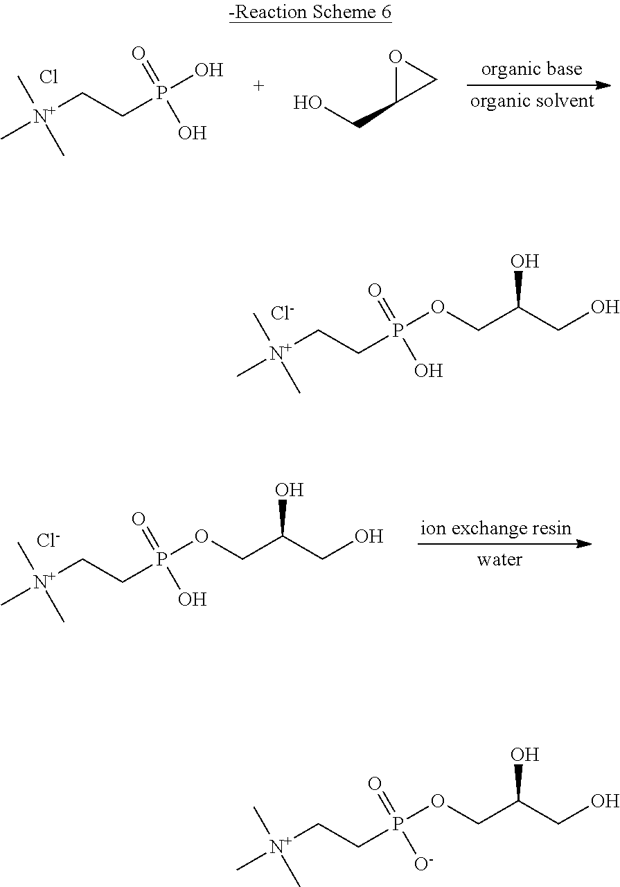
C(C[N+](C)(C)C)P(OCC(CO)O)(=O)O.[Cl-].C(C[N+](C)(C)C)P(OCC(CO)O)(=O)[O-].C(C[N+](C)(C)C)P(O)(=O)O.Cl.O1C(CO)C1.C(C[N+](C)(C)C)P(OCC(CO)O)(=O)O.[Cl-]
